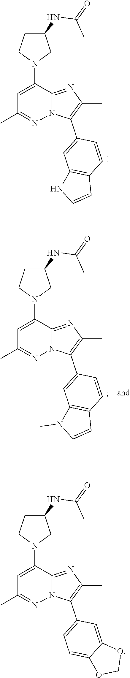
C1(NC(=O)C)CCN(C2=CC(C)=NN3C2=NC(C)=C3C2=CC=C3C(=C2)OCO3)C1.C1(NC(=O)C)CCN(C2=CC(C)=NN3C2=NC(C)=C3C2=CC3=C(C=C2)C=CN3)C1.C1(NC(=O)C)CCN(C2=CC(C)=NN3C2=NC(C)=C3C2=CC3=C(C=C2)C=CN3C)C1
